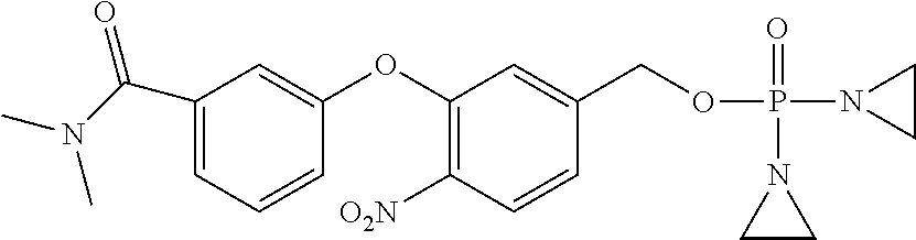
C1(C(N(C)C)=O)=CC=CC(OC2=C([O2N])C=CC(COP(N3CC3)(=O)N3CC3)=C2)=C1
